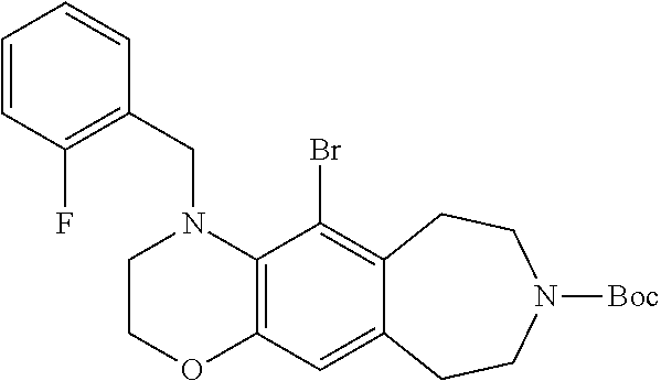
C1COC2=C(N1CC1=C(F)C=CC=C1)C(Br)=C1C(=C2)CCN([Boc])CC1
